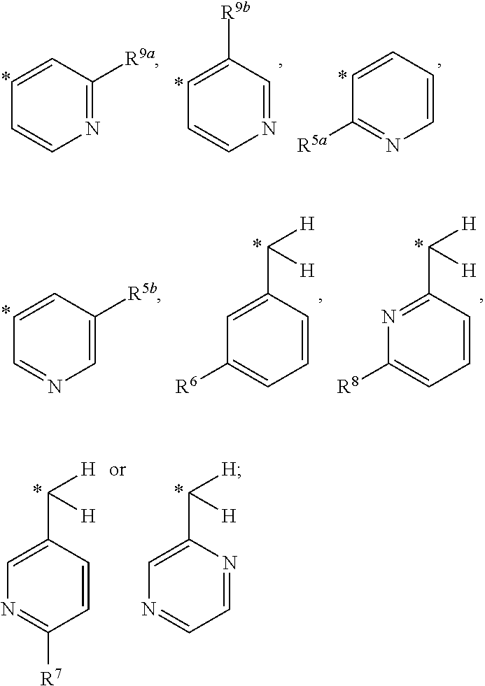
C1=CC([R9a])=NC=C1.C1=C([R9b])C=NC=C1.C1=CC=CN=C1[R5a].C1=CC([R5b])=CN=C1.C1=C(C([H])[H])C=CC=C1[R6].N1=C(C([H])[H])C=CC=C1[R8].C1=C(C([H])[H])C=CC([R7])=N1.C1=C(C([H])[H])N=CC=N1
